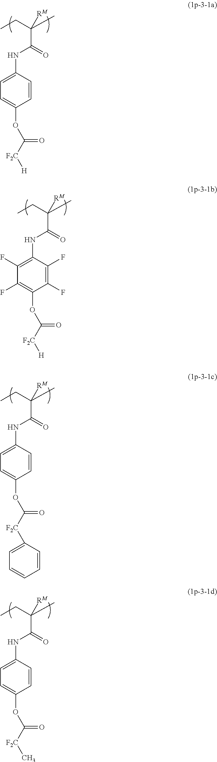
C1(NC(=O)C(C)(CC)[RM])=CC=C(OC([F2C][H])=O)C=C1.C1(NC(=O)C(C)(CC)[RM])=C(F)C(F)=C(OC([F2C][H])=O)C(F)=C1F.C1(NC(=O)C(C)(CC)[RM])=CC=C(OC([F2C]C2=CC=CC=C2)=O)C=C1.C1(NC(=O)C(C)(CC)[RM])=CC=C(OC([F2C]C)=O)C=C1
